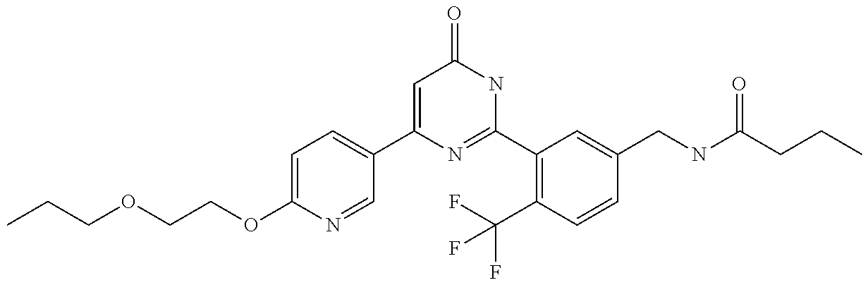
C1(C2=CC=C(OCCOCCC)N=C2)=CC(=O)NC(C2=C(C(F)(F)F)C=CC(CNC(CCC)=O)=C2)=N1
